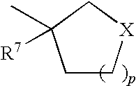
C1C[X]CC1(C)[R7]
